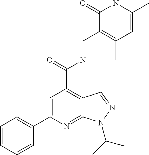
C1(C2=CC(C(=O)NCC3=C(C)C=C(C)NC3=O)=C3C(=N2)N(C(C)C)N=C3)=CC=CC=C1
